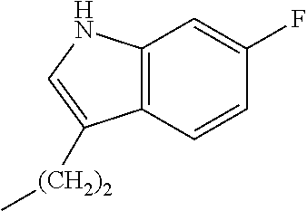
C12=C(NC=C1[(CH2)2]C)C=C(F)C=C2
